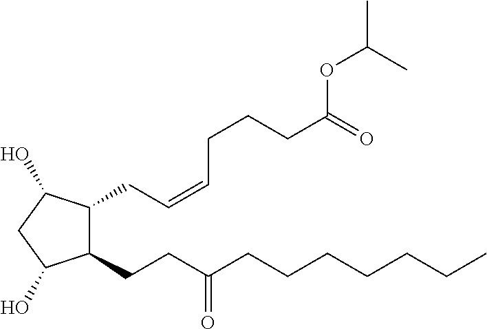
C1(CCC(CCCCCCC)=O)C(CC=CCCCC(=O)OC(C)C)C(O)CC1O
